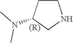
C1CC(N(C)C)CN1
